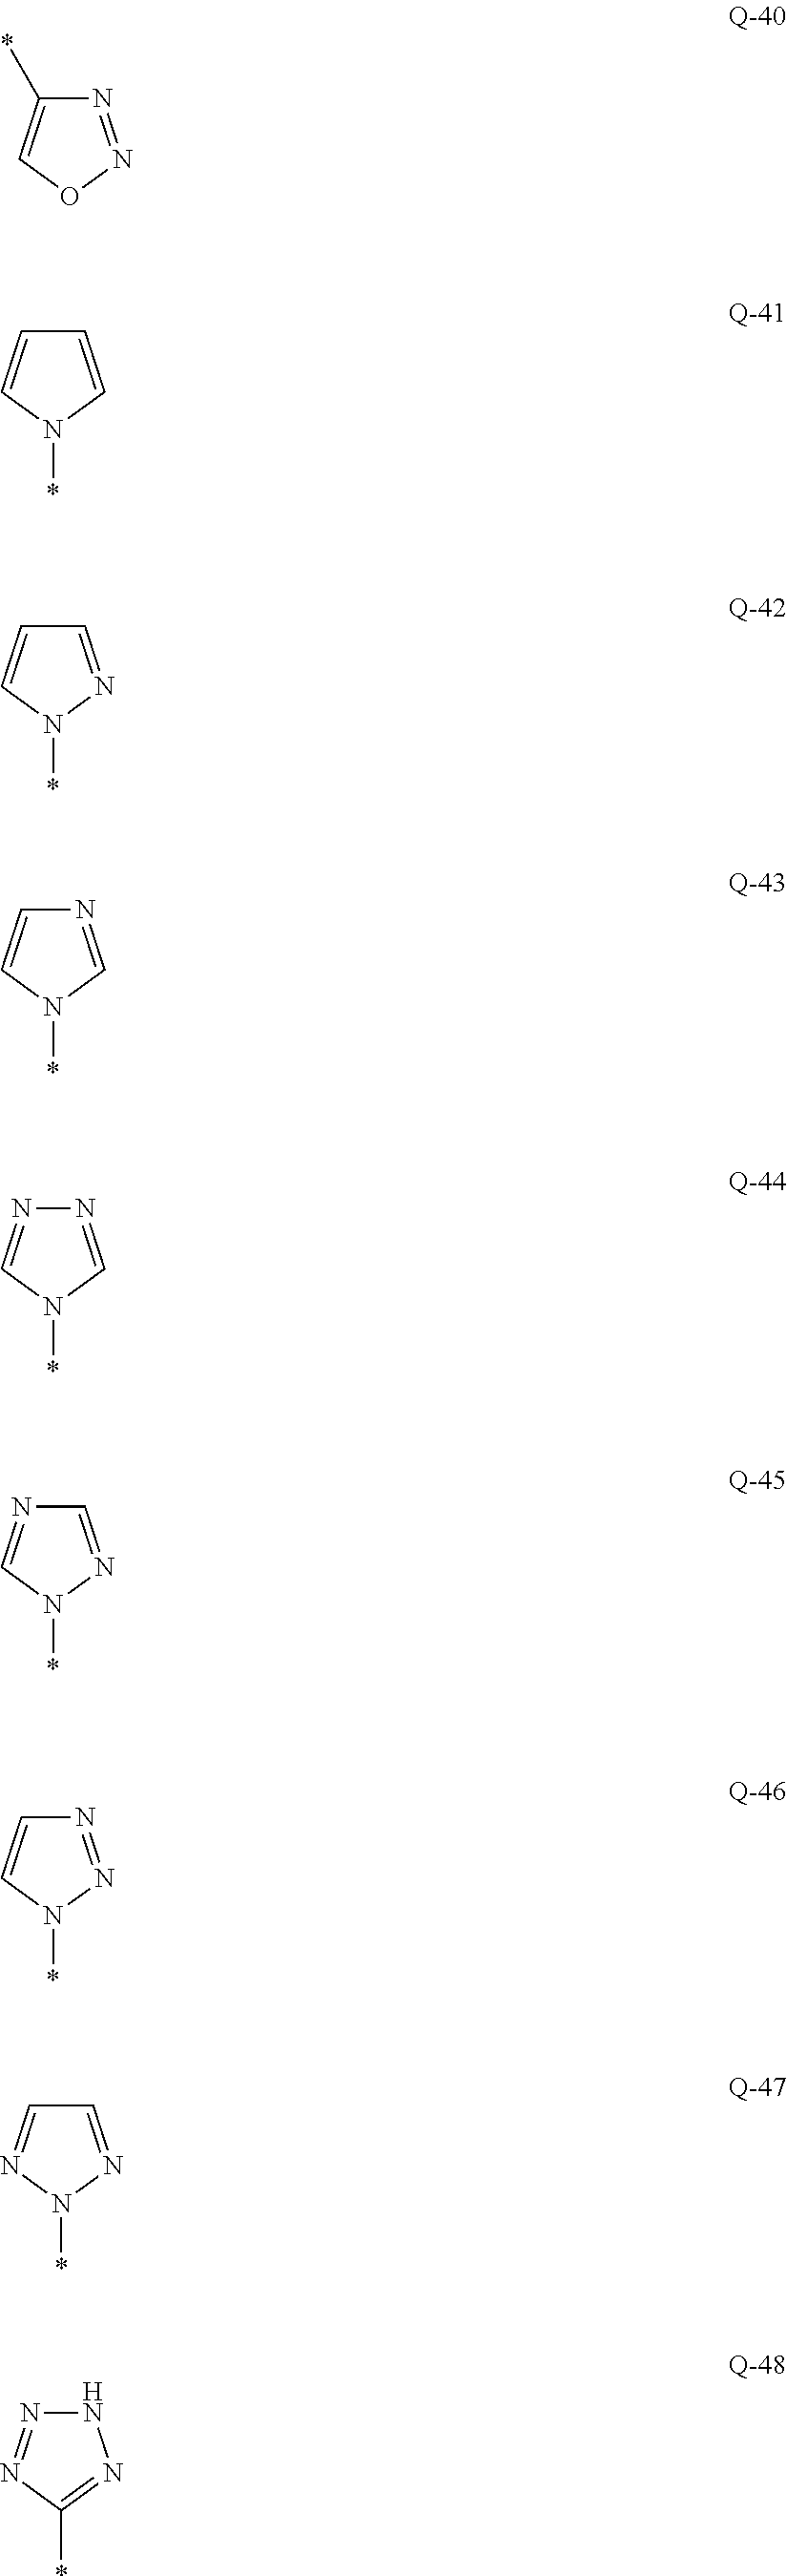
N1=NOC=C1*.C1=CN(*)C=C1.C1=NN(*)C=C1.N1=CN(*)C=C1.N1=CN(*)C=N1.C1=NN(*)C=N1.N1=NN(*)C=C1.C1=NN(*)N=C1.N1N=NC(*)=N1
